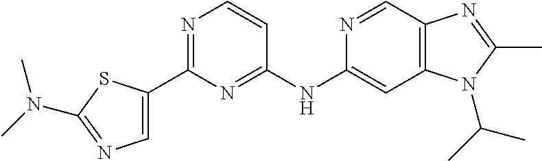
C1(NC2=CC3=C(C=N2)N=C(C)N3C(C)C)=NC(C2=CN=C(N(C)C)S2)=NC=C1
